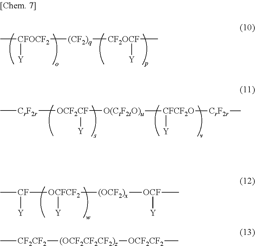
C[CFOCF2]([(CF2)q][CF2OCF](C)[Y])[Y].C[CrF2r][OCF2CF]([Y])[O(CtF2tO)u][CFCF2O]([Y])[CrF2r]C.C[CF]([OCFCF2]([(OCF2)x][OCF](C)[Y])[Y])[Y].C[CF2CF2][(OCF2CF2CF2)z][OCF2CF2]C
